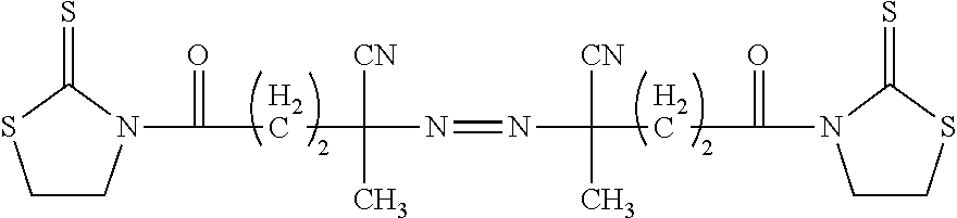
O=C(CC([CN])(C)N=NC([CN])(C)CC(=O)N1CCSC1=S)N1C(=S)SCC1
